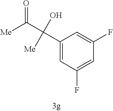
C1(C(C([Me])=O)(O)[Me])=CC(F)=CC(F)=C1
